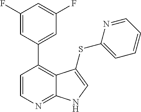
C1(F)=CC(C2=C3C(=NC=C2)NC=C3SC2=CC=CC=N2)=CC(F)=C1
